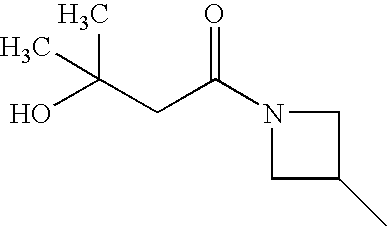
C1N(C(CC(O)(C)C)=O)CC1C
